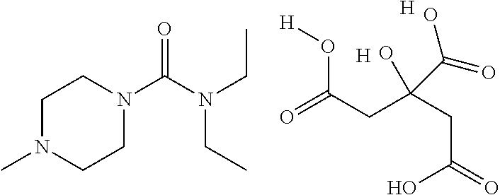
O=C(O[H])CC(CC(O)=O)(O)C(O)=O.[H].[H].C1N(C)CCN(C(N(CC)CC)=O)C1
